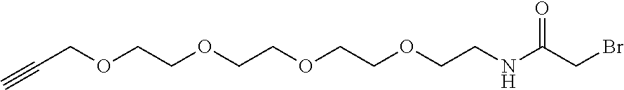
C#CCOCCOCCOCCOCCNC(=O)CBr
